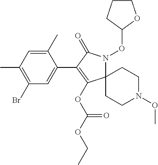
C1(C)=CC(C)=C(Br)C=C1C1=C(OC(OCC)=O)C2(N(OC3OCCC3)C1=O)CCN(OC)CC2
